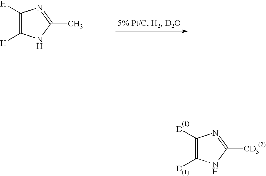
C1([D])=C([D])NC([CD3])=N1.C1([H])=C([H])NC(C)=N1
